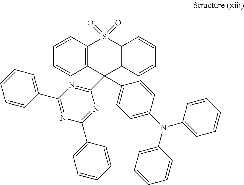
C1=CC=CC(C2=NC(C3=CC=CC=C3)=NC(C3(C4=CC=C(N(C5=CC=CC=C5)C5=CC=CC=C5)C=C4)C4=C(S(=O)(=O)C5=C3C=CC=C5)C=CC=C4)=N2)=C1
